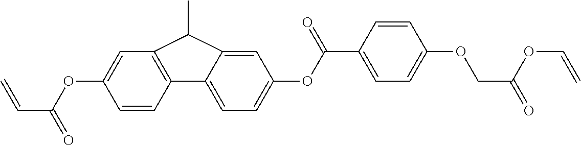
O(C(C=C)=O)C1=CC2=C(C3=CC=C(OC(C4=CC=C(OCC(=O)OC=C)C=C4)=O)C=C3C2C)C=C1
